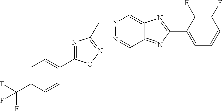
C(N1N=CC2=NC(C3=CC=CC(F)=C3F)=NC2=C1)C1=NOC(C2=CC=C(C(F)(F)F)C=C2)=N1
